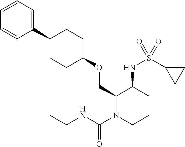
C1(C2CCC(OCC3N(C(NCC)=O)CCCC3NS(C3CC3)(=O)=O)CC2)=CC=CC=C1
